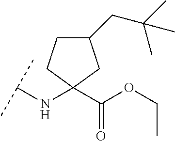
C(NC1(C(OCC)=O)CC(CC(C)(C)C)CC1)(C)C
